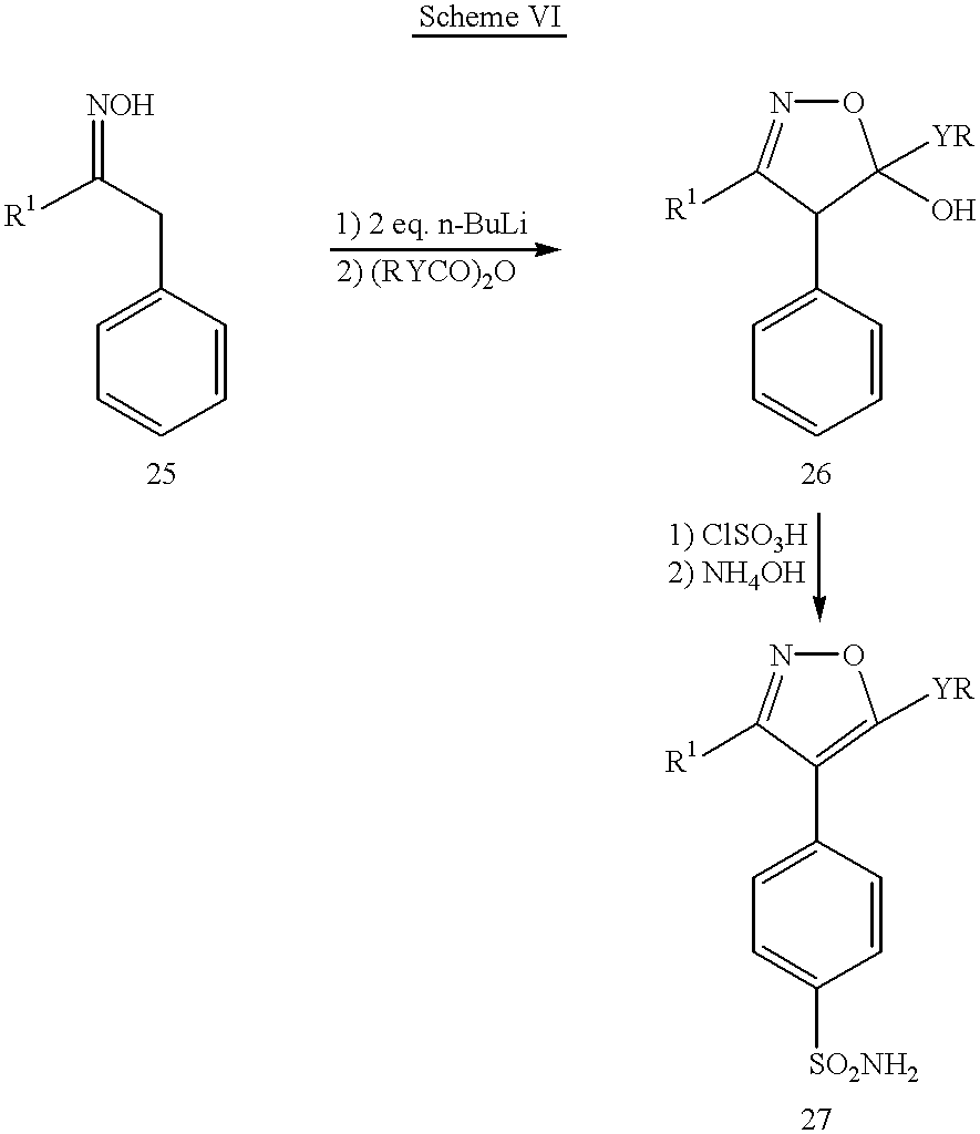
C1=CC=CC(CC(=[NOH])[R1])=C1.C1=CC=CC(C2C([YR])(O)ON=C2[R1])=C1.C1=C([SO2NH2])C=CC(C2=C([YR])ON=C2[R1])=C1
